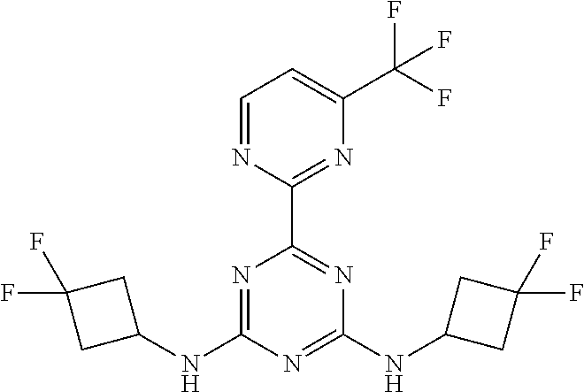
C1(NC2=NC(C3=NC(C(F)(F)F)=CC=N3)=NC(NC3CC(F)(F)C3)=N2)CC(F)(F)C1
